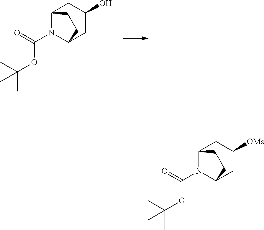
C12N(C(OC(C)(C)C)=O)C(CC(O)C1)CC2.C12N(C(OC(C)(C)C)=O)C(CC([OMs])C1)CC2
